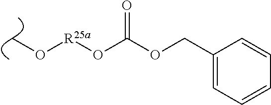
CO[R25a]OC(=O)OCC1=CC=CC=C1
